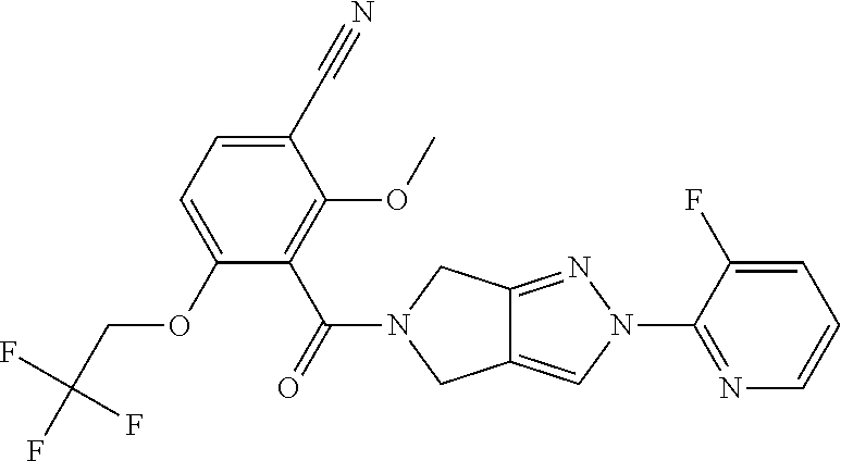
O(C1=CC=C(C#N)C(OC)=C1C(=O)N1CC2=CN(C3=NC=CC=C3F)N=C2C1)CC(F)(F)F
